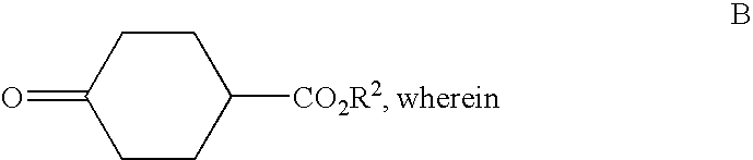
C1CC([CO2R2])CCC1=O
